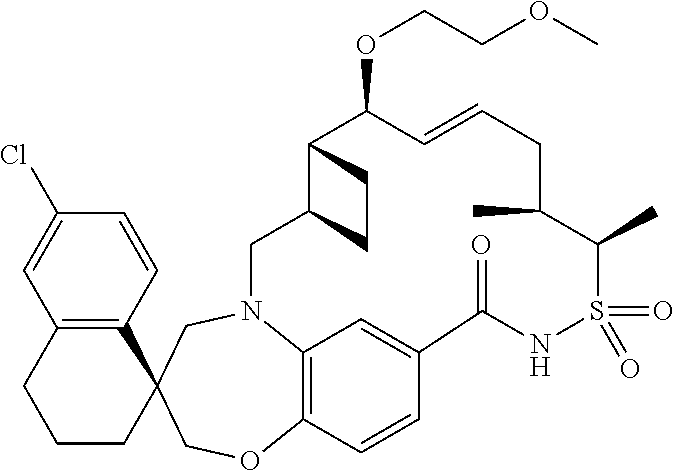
C1=C(Cl)C=CC2=C1CCCC21CN2CC3C(C(OCCOC)C=CCC(C)C(C)S(=O)(=O)NC(=O)C4=CC2=C(C=C4)OC1)CC3
